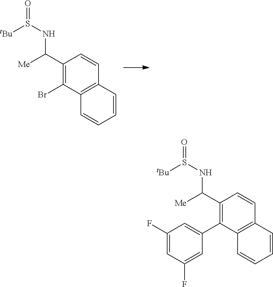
C1(C([Me])NS([tBu])=O)=C(Br)C2=C(C=C1)C=CC=C2.C1(C([Me])NS([tBu])=O)=C(C2=CC(F)=CC(F)=C2)C2=C(C=C1)C=CC=C2
